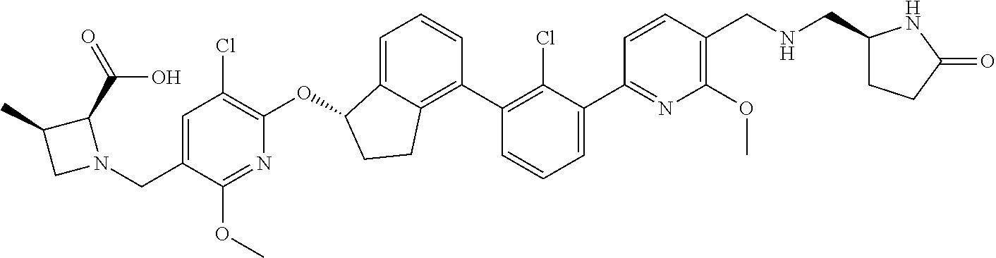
O(C1C2=CC=CC(C3=C(Cl)C(C4=NC(OC)=C(CNCC5CCC(=O)N5)C=C4)=CC=C3)=C2CC1)C1=C(Cl)C=C(CN2C(C(=O)O)C(C)C2)C(OC)=N1
